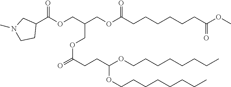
COC(CCCCCCC(OCC(COC(C1CN(C)CC1)=O)COC(CCC(OCCCCCCCC)OCCCCCCCC)=O)=O)=O
